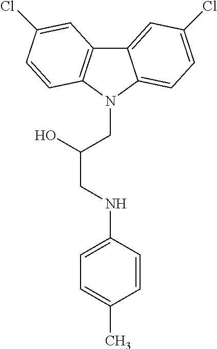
C12=CC(Cl)=CC=C1N(CC(O)CNC1=CC=C(C)C=C1)C1=C2C=C(Cl)C=C1
